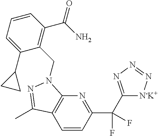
C1=CC(C(F)(F)C2=NN=N[N-K+]2)=NC2=C1C(C)=NN2CC1=C(C(N)=O)C=CC=C1C1CC1
